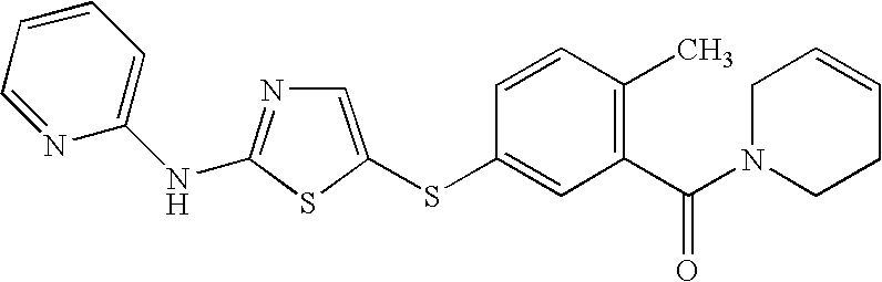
C1=C(SC2=CC(C(N3CCC=CC3)=O)=C(C)C=C2)SC(NC2=CC=CC=N2)=N1
